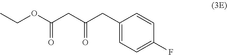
C1(CC(CC(OCC)=O)=O)=CC=C(F)C=C1
